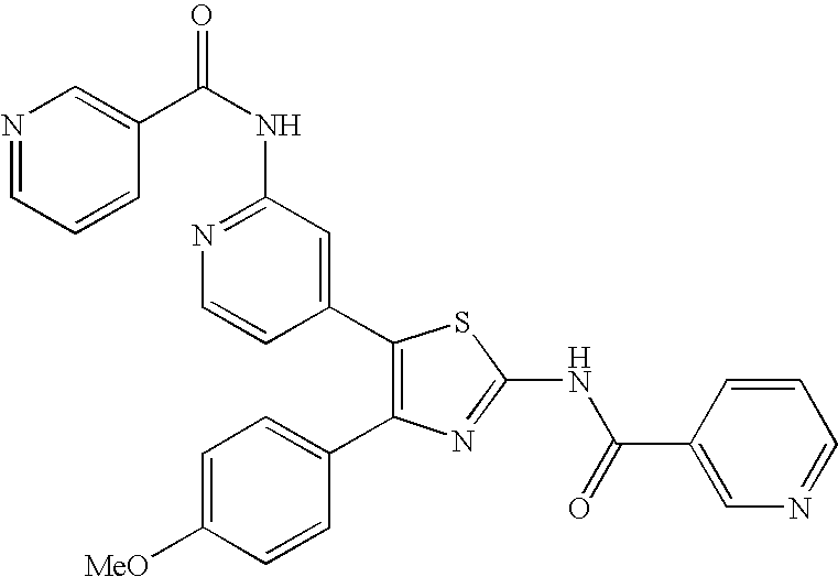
N1=CC=CC(C(NC2=NC=CC(C3=C(C4=CC=C([MeO])C=C4)N=C(NC(=O)C4=CN=CC=C4)S3)=C2)=O)=C1
